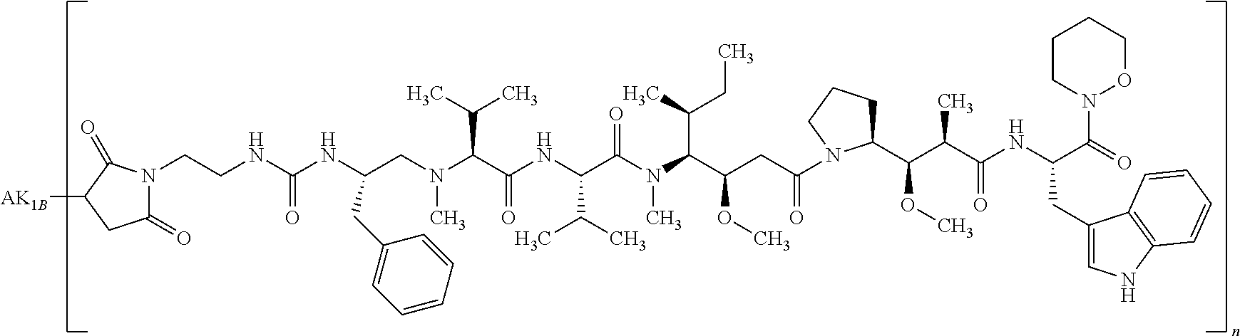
C(CNC(NC(CN(C(C(NC(C(N(C(C(CC(N1C(C(C(C(NC(C(=O)N2OCCCC2)CC2=CNC3=C2C=CC=C3)=O)C)OC)CCC1)=O)OC)C(CC)C)C)=O)C(C)C)=O)C(C)C)C)CC1=CC=CC=C1)=O)N1C(=O)CC([AK1B])C1=O
